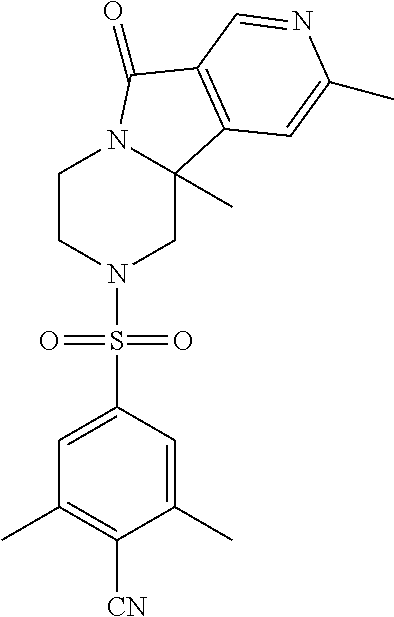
C1CN(S(C2=CC(C)=C([CN])C(C)=C2)(=O)=O)CC2(C)N1C(=O)C1=C2C=C(C)N=C1
